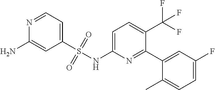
C1=C(NS(C2=CC=NC(N)=C2)(=O)=O)N=C(C2=CC(F)=CC=C2C)C(C(F)(F)F)=C1
